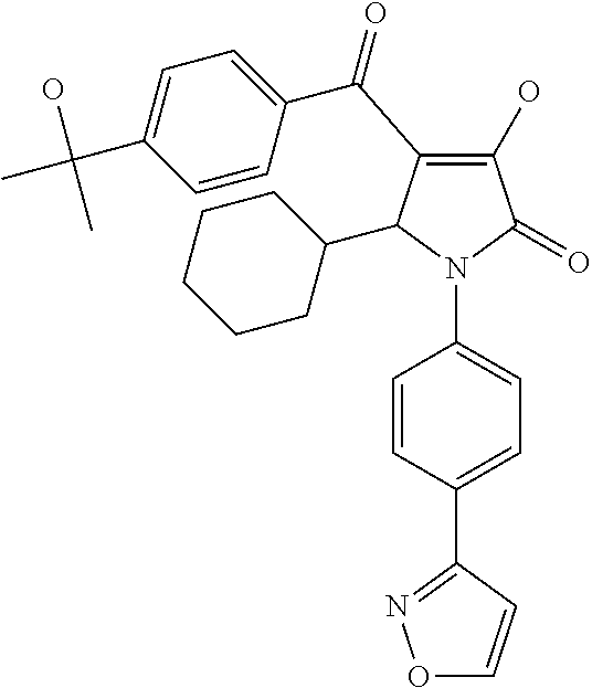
C1(O)=C(C(C2=CC=C(C(C)(C)O)C=C2)=O)C(C2CCCCC2)N(C2=CC=C(C3=NOC=C3)C=C2)C1=O
